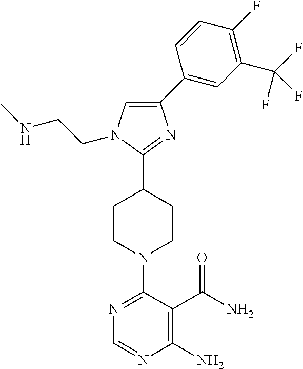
N1=C(N2CCC(C3=NC(C4=CC(C(F)(F)F)=C(F)C=C4)=CN3CCNC)CC2)C(C(N)=O)=C(N)N=C1
